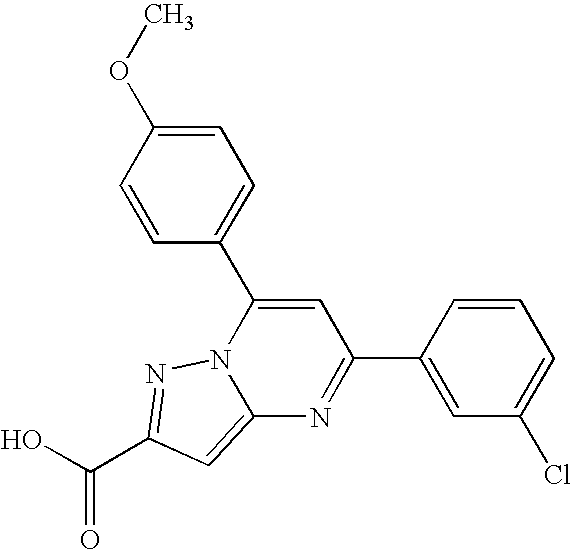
O=C(O)C1=NN2C(=C1)N=C(C1=CC(Cl)=CC=C1)C=C2C1=CC=C(OC)C=C1
